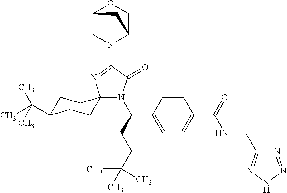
N1(C(CCC(C)(C)C)C2=CC=C(C(=O)NCC3=NNN=N3)C=C2)C(=O)C(N2C3COC(C2)C3)=NC12CCC(C(C)(C)C)CC2
